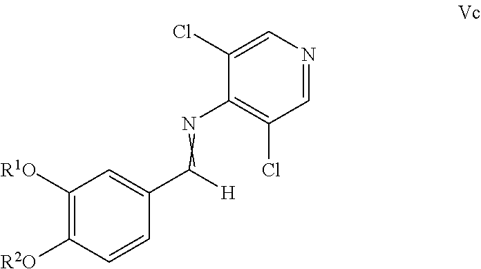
C1([R1O])=C([R2O])C=CC(C([H])=NC2=C(Cl)C=NC=C2Cl)=C1
